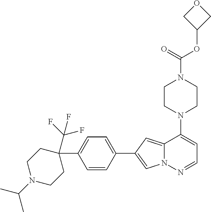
N1(C2=CC=NN3C2=CC(C2=CC=C(C4(C(F)(F)F)CCN(C(C)C)CC4)C=C2)=C3)CCN(C(OC2COC2)=O)CC1
